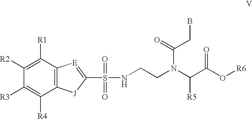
C12=C(C([R1])=C([R2])C([R3])=C1[R4])[E]=C(S(=O)(NCCN(C(C(O[R6])=O)[R5])C(=O)CB)=O)[J]2
